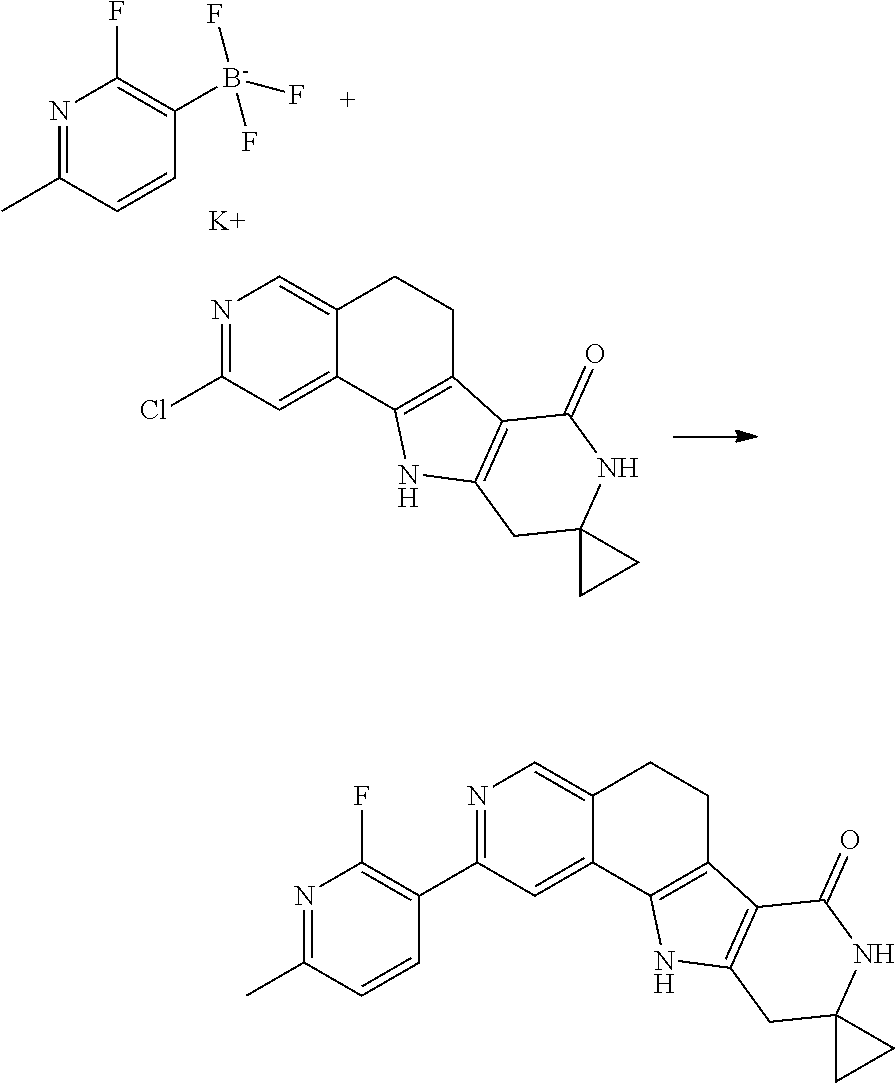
N1=C(C)C=CC([B-](F)(F)F)=C1F.[K].N1=C(Cl)C=C2C(=C1)CCC1=C2NC2=C1C(=O)NC1(C2)CC1.N1=C(C2=C(F)N=C(C)C=C2)C=C2C(=C1)CCC1=C2NC2=C1C(=O)NC1(C2)CC1
